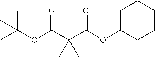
C1C(OC(C(C(OC(C)(C)C)=O)(C)C)=O)CCCC1
